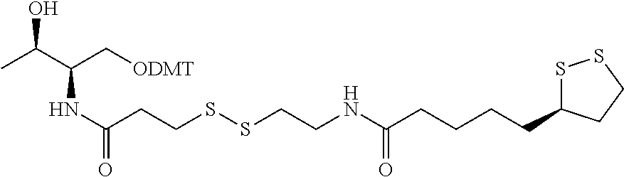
S1C(CCCCC(NCCSSCCC(NC(C[ODMT])C(C)O)=O)=O)CCS1
